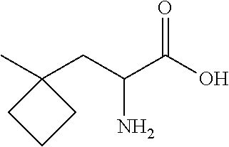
CC1(CC(C(O)=O)N)CCC1
